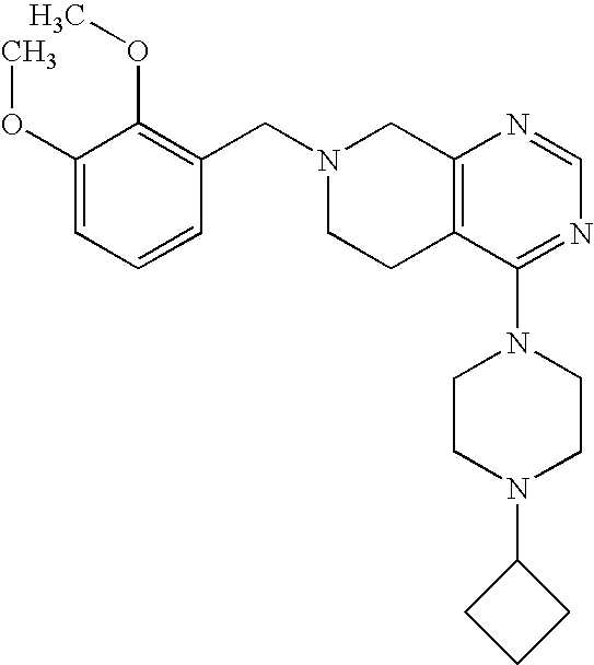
C1(CN2CCC3=C(C2)N=CN=C3N2CCN(C3CCC3)CC2)=C(OC)C(OC)=CC=C1
